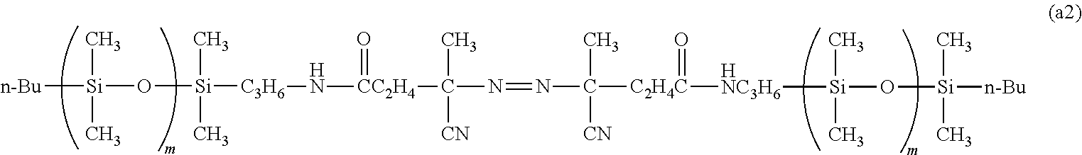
[Si](C)(C)(O[Si](C)(C)[C3H6]N[CC2H4](=O)C(C)([CN])N=NC(C)([CN])[C2H4C](=O)[HNC3H6][Si](C)(C)O[Si](C)(C)[n-Bu])[n-Bu]
